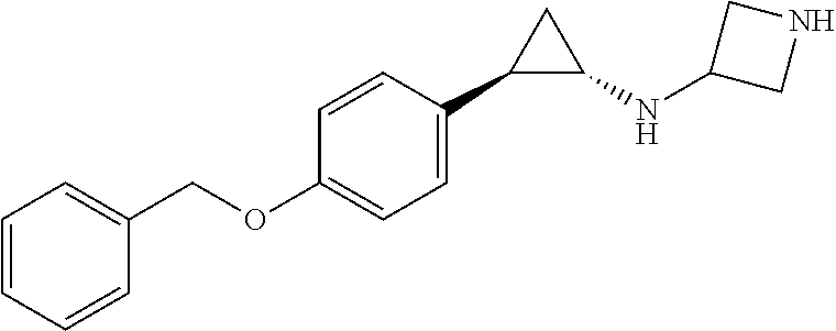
C1(C2=CC=C(OCC3=CC=CC=C3)C=C2)C(NC2CNC2)C1
